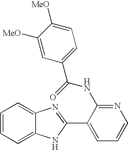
C1=CC=C2C(=C1)N=C(C1=CC=CN=C1NC(=O)C1=CC=C([MeO])C([MeO])=C1)N2
